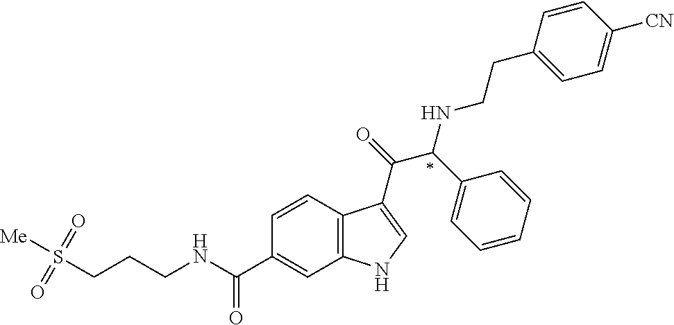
S(CCCNC(C1=CC2=C(C=C1)C(C(=O)C(C1=CC=CC=C1)NCCC1=CC=C([CN])C=C1)=CN2)=O)([Me])(=O)=O
